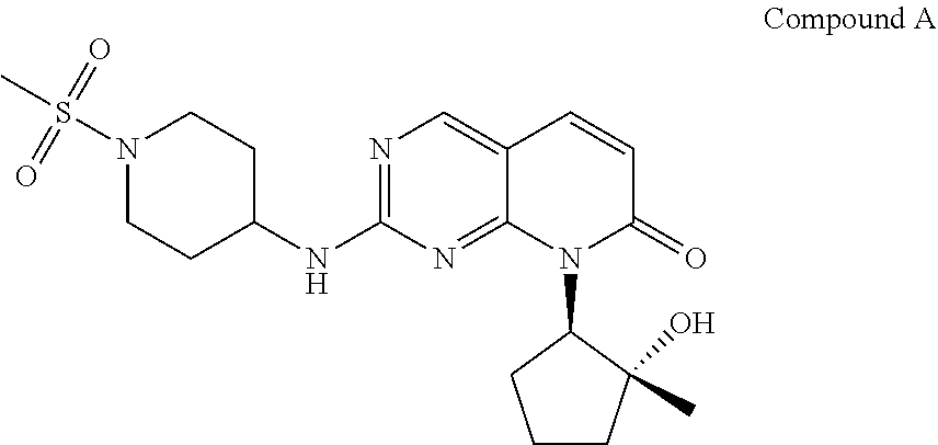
N1(S(C)(=O)=O)CCC(NC2=NC=C3C(=N2)N(C2CCCC2(C)O)C(=O)C=C3)CC1
